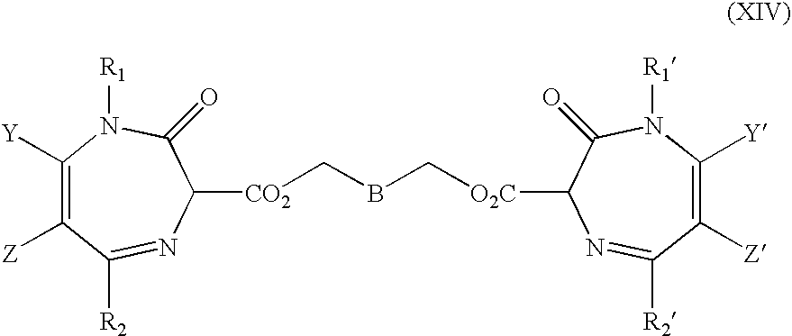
C1([Y])=C([Z])C([R2])=NC([CO2]CBC[O2C]C2N=C([R2])C([Z])=C([Y])N([R1])C2=O)C(=O)N1[R1]
